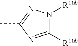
C1([R10b])=NC(C)=NN1[R10b]
